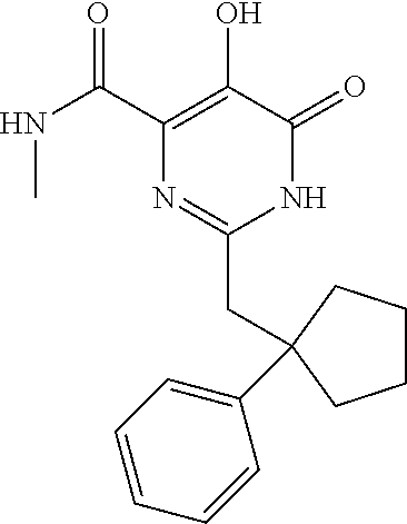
N(C(C1=C(O)C(=O)NC(CC2(C3=CC=CC=C3)CCCC2)=N1)=O)C
